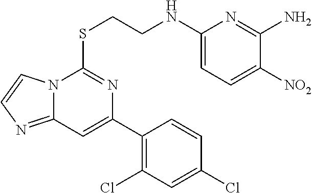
N12C(=NC=C1)C=C(C1=C(Cl)C=C(Cl)C=C1)N=C2SCCNC1=CC=C([NO2])C(N)=N1
